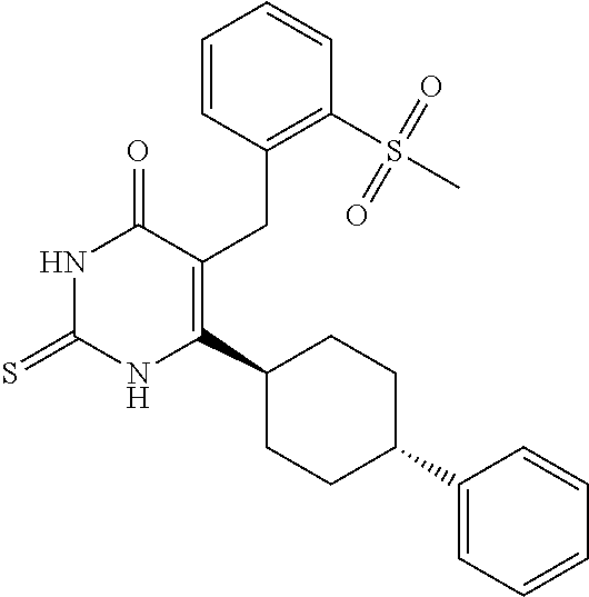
C1=CC(CC2=C(C3CCC(C4=CC=CC=C4)CC3)NC(=S)NC2=O)=C(S(C)(=O)=O)C=C1
